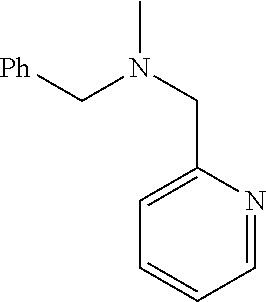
[Ph]CN(CC1=CC=CC=N1)C
